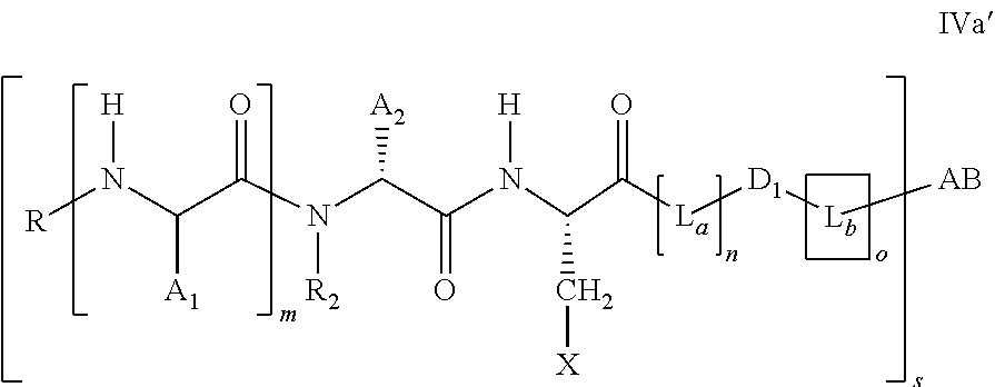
N(C(C(N(C(C(N(C(C[X])C(=O)[La][D1][Lb][AB])[H])=O)[A2])[R2])=O)[A1])([H])[R]
